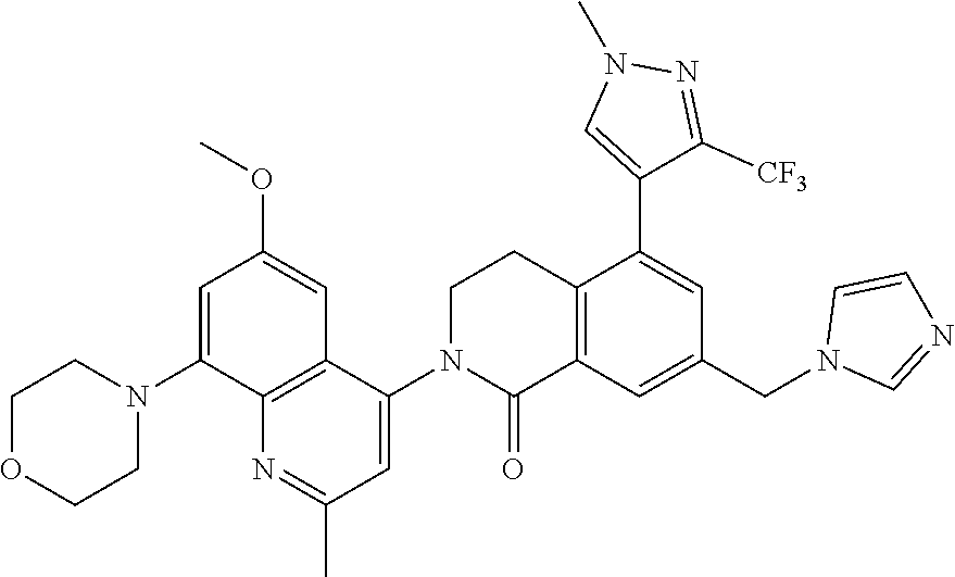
C1OCCN(C2=CC(OC)=CC3=C2N=C(C)C=C3N2C(=O)C3=C(CC2)C(C2=CN(C)N=C2[CF3])=CC(CN2C=NC=C2)=C3)C1
